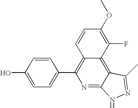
C1=C(O)C=CC(C2=C3C(=C4C(=N2)NN=C4C)C(F)=C(OC)C=C3)=C1
